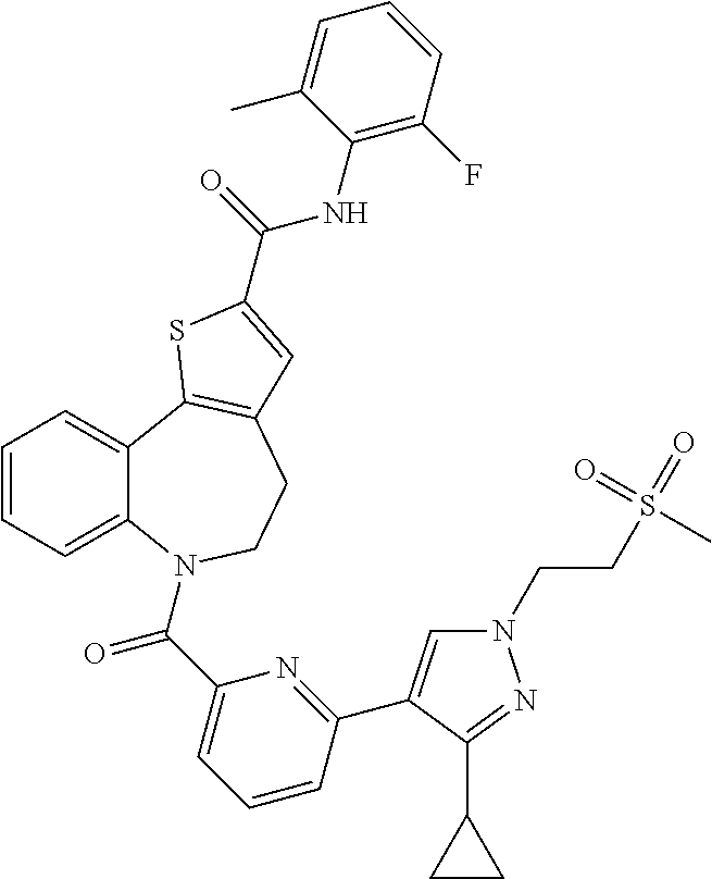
C1=CC=C2C(=C1)C1=C(CCN2C(C2=CC=CC(C3=CN(CCS(=O)(=O)C)N=C3C3CC3)=N2)=O)C=C(C(=O)NC2=C(F)C=CC=C2C)S1
